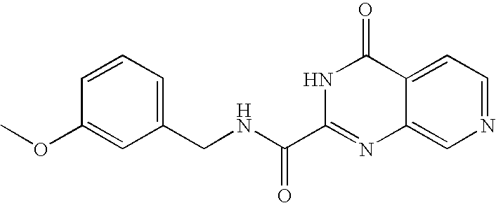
C1(CNC(C2=NC3=CN=CC=C3C(=O)N2)=O)=CC=CC(OC)=C1
